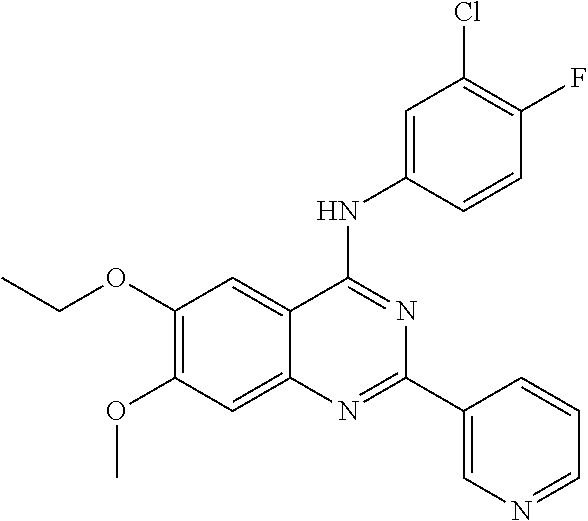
CCOC1=C(OC)C=C2C(=C1)C(NC1=CC(Cl)=C(F)C=C1)=NC(C1=CN=CC=C1)=N2
